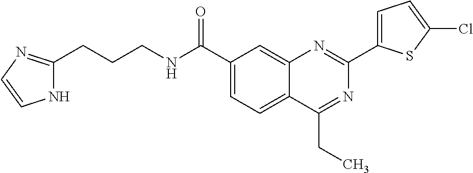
C1(C(NCCCC2=NC=CN2)=O)=CC=C2C(=C1)N=C(C1=CC=C(Cl)S1)N=C2CC
